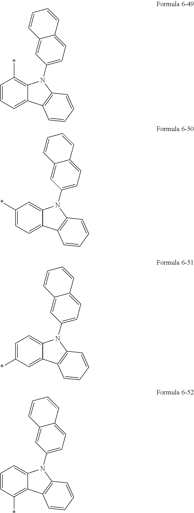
C1=CC=C2C(=C1*)N(C1=CC=C3C(=C1)C=CC=C3)C1=C2C=CC=C1.C1(*)=CC=C2C(=C1)N(C1=CC=C3C(=C1)C=CC=C3)C1=C2C=CC=C1.C1=C(*)C=C2C(=C1)N(C1=CC=C3C(=C1)C=CC=C3)C1=C2C=CC=C1.C1=CC(*)=C2C(=C1)N(C1=CC=C3C(=C1)C=CC=C3)C1=C2C=CC=C1
